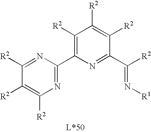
C1([R2])=C(C2=NC([R2])=C([R2])C([R2])=N2)N=C(C([R2])=N[R1])C([R2])=C1[R2]
